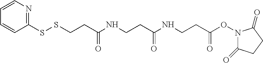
C1(SSCCC(NCCC(NCCC(ON2C(=O)CCC2=O)=O)=O)=O)=NC=CC=C1
